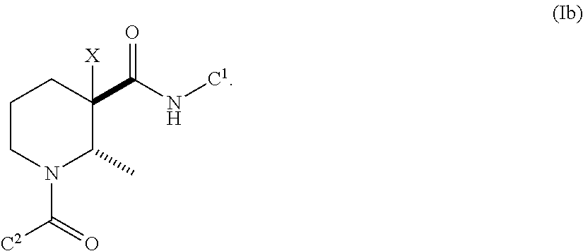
C1CN(C(=O)[C2])C(C)C(C(N[C1])=O)([X])C1
